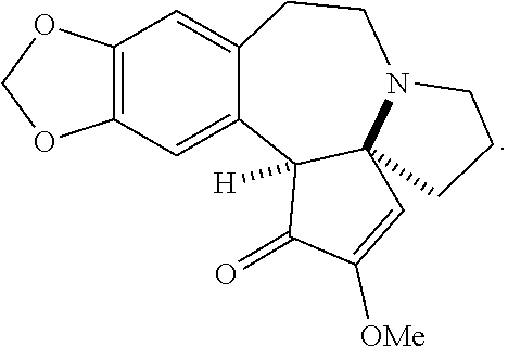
C12=C(C=C3C(=C1)CCN1C4(C3([H])C(=O)C([OMe])=C4)CCC1)OCO2
